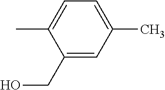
C1(CO)=CC(C)=CC=C1C
